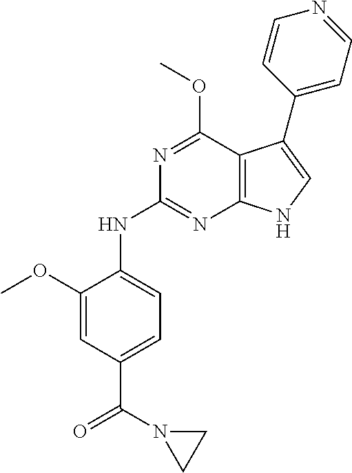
N1=C(OC)C2=C(N=C1NC1=CC=C(C(=O)N3CC3)C=C1OC)NC=C2C1=CC=NC=C1
